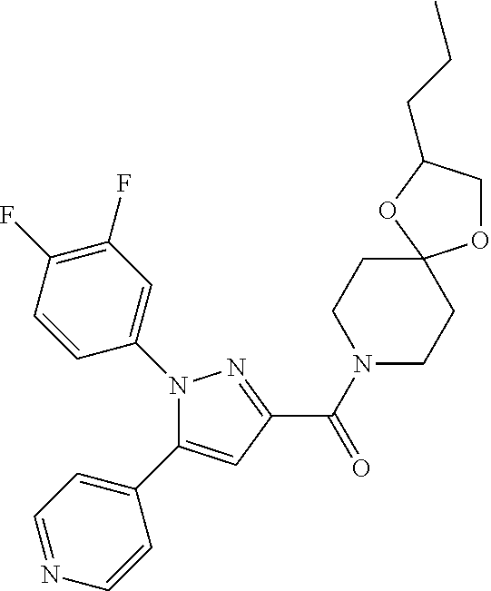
C1(C(N2CCC3(CC2)OCC(CCC)O3)=O)=NN(C2=CC(F)=C(F)C=C2)C(C2=CC=NC=C2)=C1
